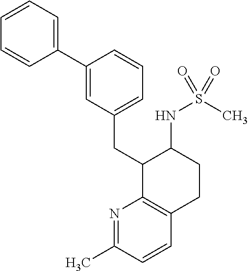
C(C1C2=C(CCC1NS(C)(=O)=O)C=CC(C)=N2)C1=CC=CC(C2=CC=CC=C2)=C1
